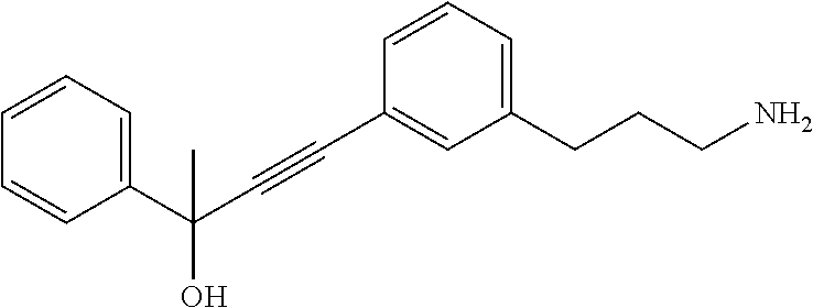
C1=CC=C(CCCN)C=C1C#CC(O)(C1=CC=CC=C1)C
